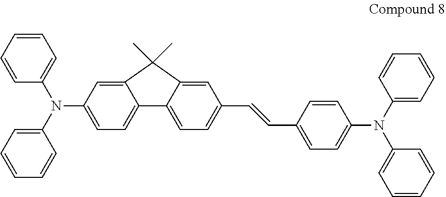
C1=CC=CC(N(C2=CC=CC=C2)C2=CC=C3C(=C2)C(C)(C)C2=CC(C=CC4=CC=C(N(C5=CC=CC=C5)C5=CC=CC=C5)C=C4)=CC=C32)=C1
